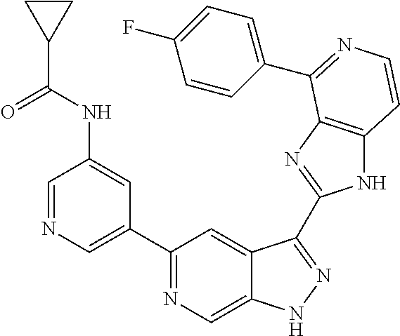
C1=NC=C(C2=NC=C3C(=C2)C(C2=NC4=C(N2)C=CN=C4C2=CC=C(F)C=C2)=NN3)C=C1NC(C1CC1)=O
